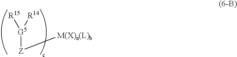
[G5]([Z][M(X)a(L)b])([R15])[R14]
